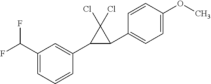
C1=C(C(F)F)C=C(C2C(C3=CC=C(OC)C=C3)C2(Cl)Cl)C=C1
